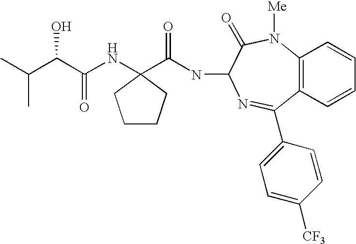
C(C(C)C)(C(NC1(C(NC2C(=O)N([Me])C3=C(C=CC=C3)C(C3=CC=C([CF3])C=C3)=N2)=O)CCCC1)=O)O
